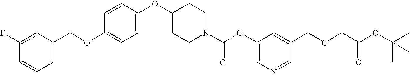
C1=CC(OC2CCN(C(OC3=CN=CC(COCC(=O)OC(C)(C)C)=C3)=O)CC2)=CC=C1OCC1=CC=CC(F)=C1
